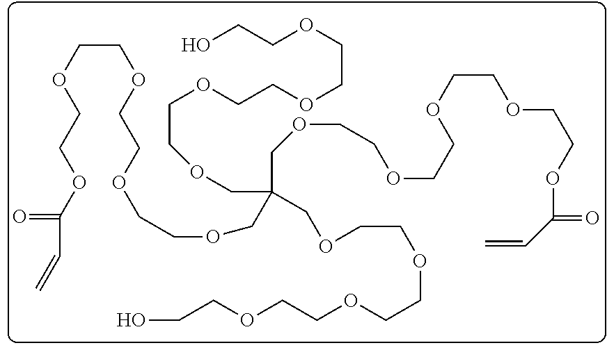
OCCOCCOCCOCCOCC(COCCOCCOCCOCCOC(=O)C=C)(COCCOCCOCCOCCO)COCCOCCOCCOCCOC(=O)C=C
